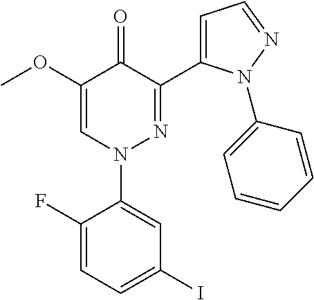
C1(I)=CC=C(F)C(N2N=C(C3=CC=NN3C3=CC=CC=C3)C(=O)C(OC)=C2)=C1
